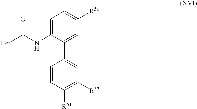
[Het]C(NC1=CC=C([R50])C=C1C1=CC([R52])=C([R51])C=C1)=O
